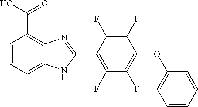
C1(F)=C(C2=NC3=C(C(O)=O)C=CC=C3N2)C(F)=C(F)C(OC2=CC=CC=C2)=C1F
